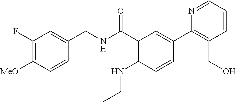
C1=CC([MeO])=C(F)C=C1CNC(C1=C(NCC)C=CC(C2=C(CO)C=CC=N2)=C1)=O
